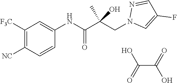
C1([NC])=C([F3C])C=C(NC(C(CN2C=C(F)C=N2)(C)O)=O)C=C1.C(C(=O)O)(=O)O
